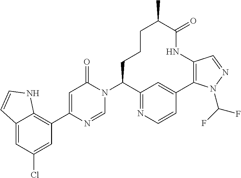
C12=CC(Cl)=CC(C3=CC(=O)N(C4CCCC(C)C(=O)NC5=C(C6=CC4=NC=C6)N(C(F)F)N=C5)C=N3)=C1NC=C2
